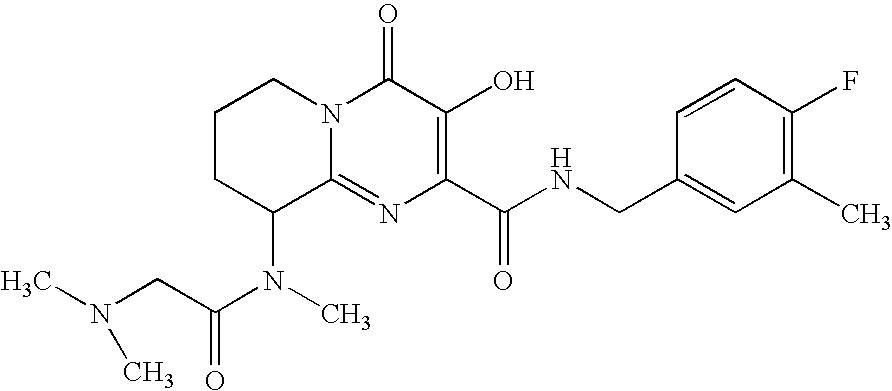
C1CC(N(C(CN(C)C)=O)C)C2=NC(C(NCC3=CC(C)=C(F)C=C3)=O)=C(O)C(=O)N2C1
